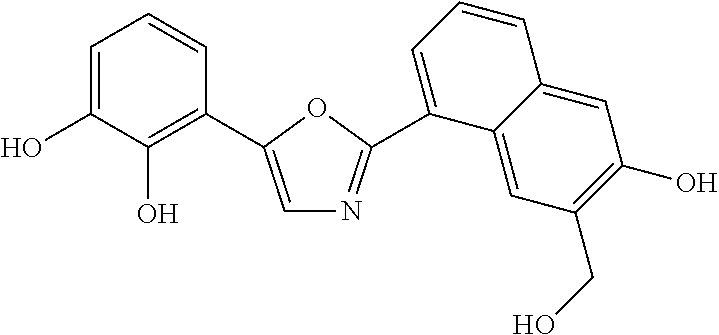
C1=C(O)C(O)=C(C2=CN=C(C3=CC=CC4=CC(O)=C(CO)C=C43)O2)C=C1
